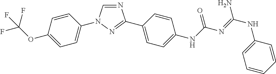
N1=CN(C2=CC=C(OC(F)(F)F)C=C2)N=C1C1=CC=C(NC(N=C(NC2=CC=CC=C2)N)=O)C=C1
